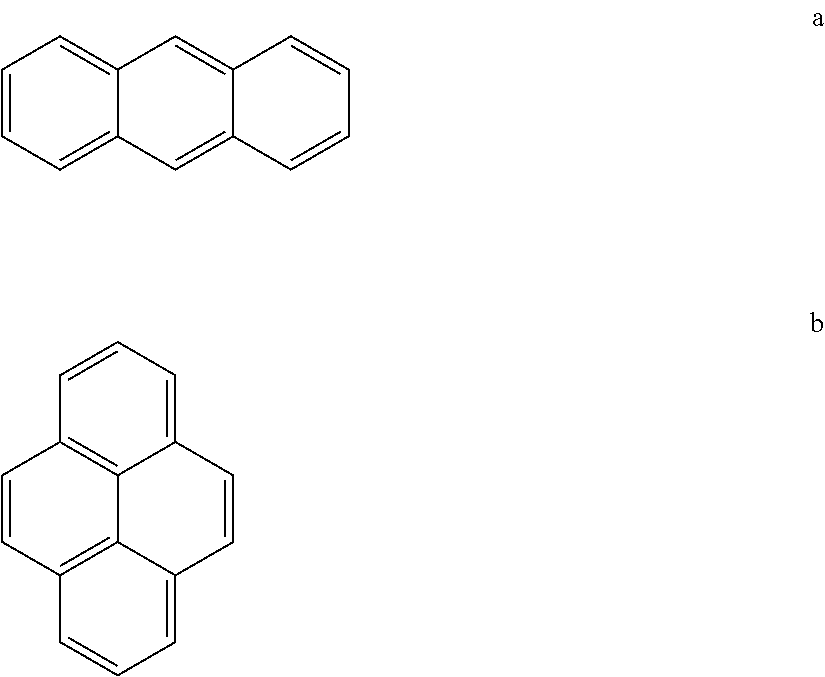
C1=CC=C2C(=C1)C=C1C(=C2)C=CC=C1.C1=CC2=C3C(=C1)C=CC1=CC=CC(=C31)C=C2
